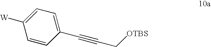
C1=CC(C#CC[OTBS])=CC=C1[W]
